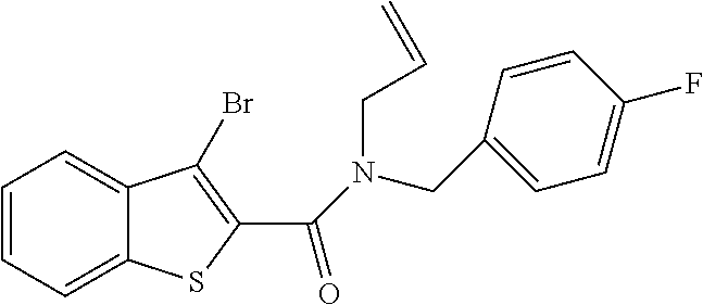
C1=CC=C2C(=C1)C(Br)=C(C(N(CC1=CC=C(F)C=C1)CC=C)=O)S2
